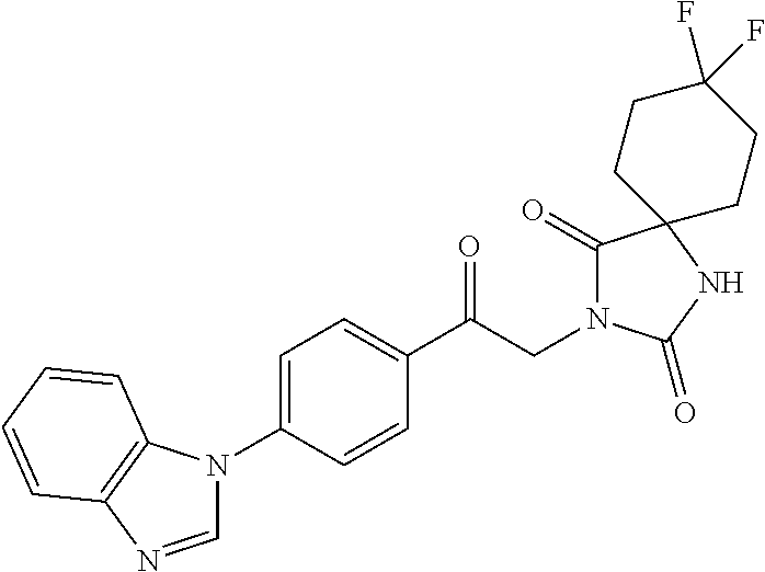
C1(C(CN2C(=O)C3(NC2=O)CCC(F)(F)CC3)=O)=CC=C(N2C=NC3=C2C=CC=C3)C=C1
